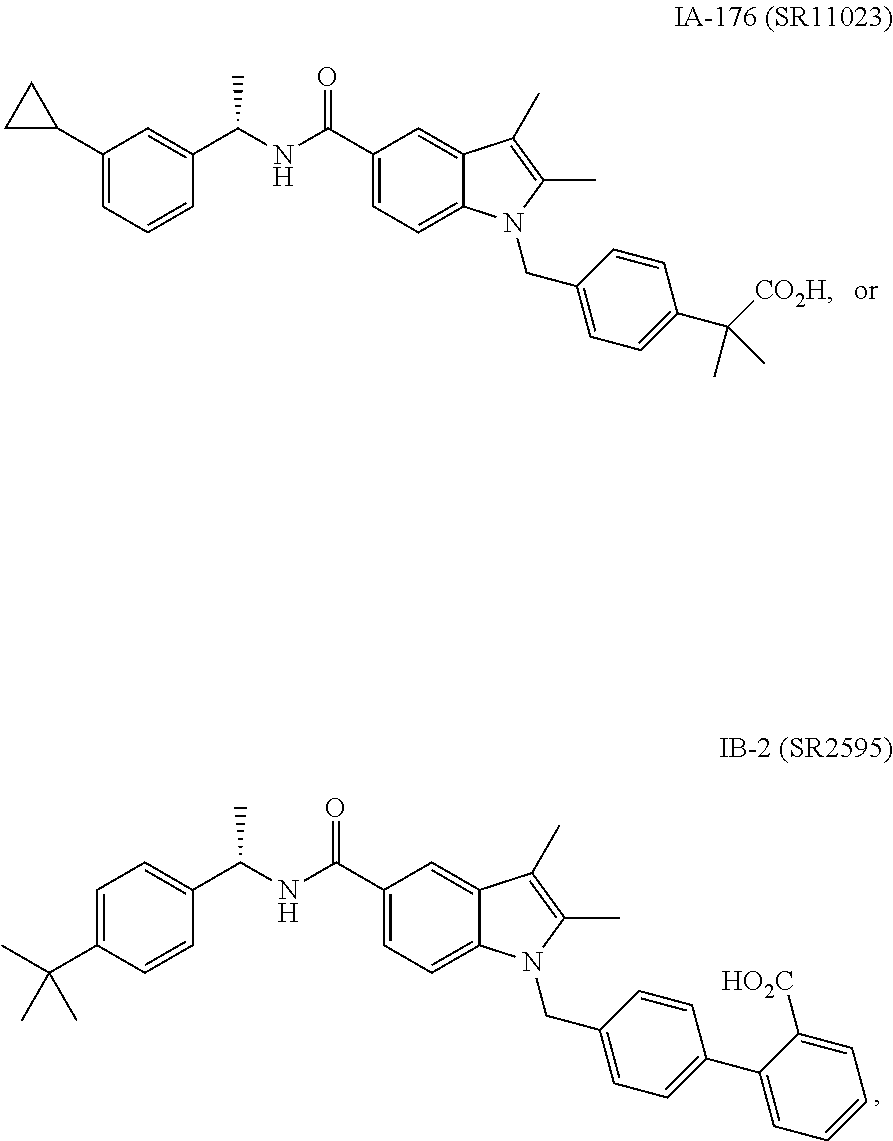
C1(C2CC2)=CC=CC(C(NC(C2=CC=C3C(=C2)C(C)=C(C)N3CC2=CC=C(C(C)([CO2H])C)C=C2)=O)C)=C1.C1=C(C(C)(C)C)C=CC(C(NC(C2=CC=C3C(=C2)C(C)=C(C)N3CC2=CC=C(C3=CC=CC=C3[HO2C])C=C2)=O)C)=C1
